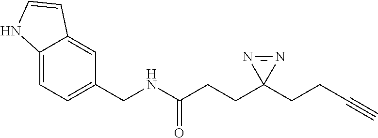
C12=CC=C(CNC(=O)CCC3(CCC#C)N=N3)C=C1C=CN2
